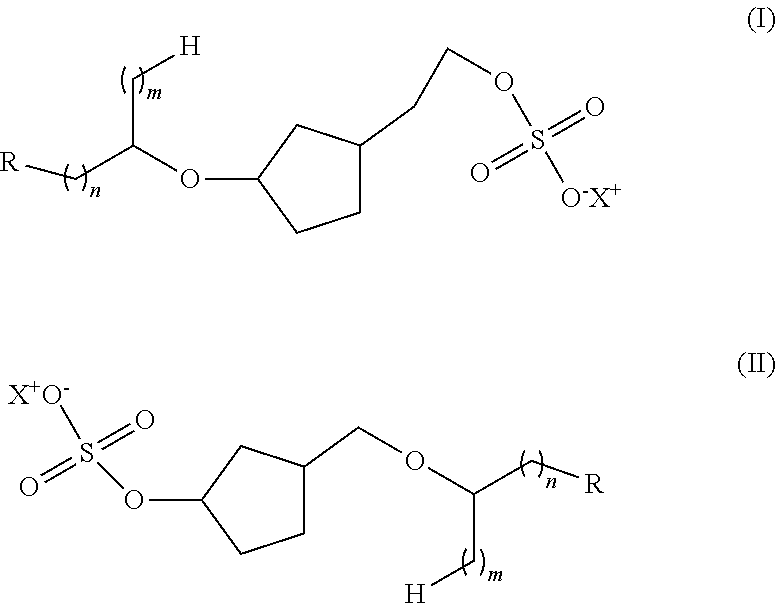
C1C(CCOS([O-X+])(=O)=O)CC(OC(C[H])C[R])C1.C1C(COC(C[R])C[H])CC(OS([X+O-])(=O)=O)C1
